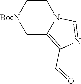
N12C=NC(C=O)=C1C[BocN]CC2
